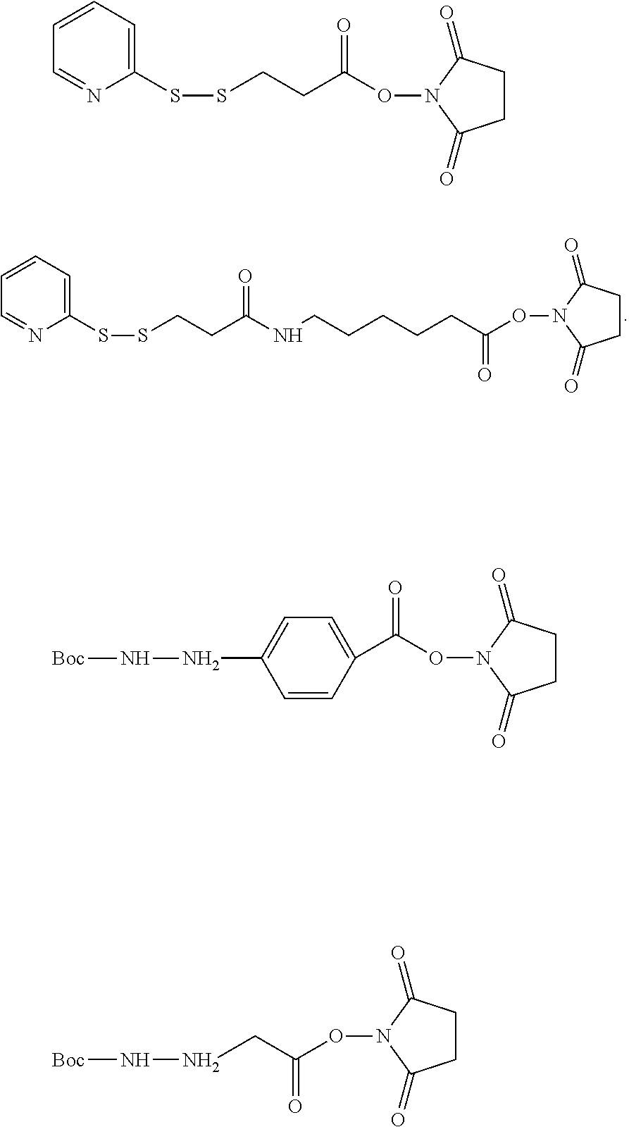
C1CC(=O)N(OC(CCCCCNC(CCSSC2=CC=CC=N2)=O)=O)C1=O.C1CC(=O)N(OC(=O)CCSSC2=CC=CC=N2)C1=O.C1CC(=O)N(OC(=O)C2=CC=C(NN[Boc])C=C2)C1=O.C1CC(=O)N(OC(CNN[Boc])=O)C1=O
